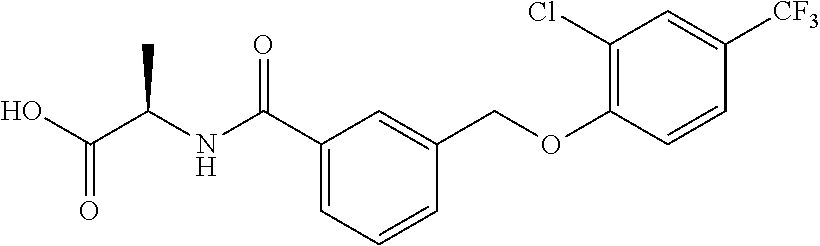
C1(C(NC(C)C(=O)O)=O)=CC=CC(COC2=C(Cl)C=C([CF3])C=C2)=C1
